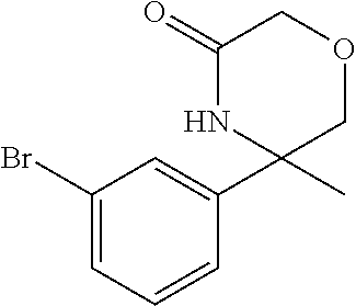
C1(Br)=CC=CC(C2(C)COCC(=O)N2)=C1
